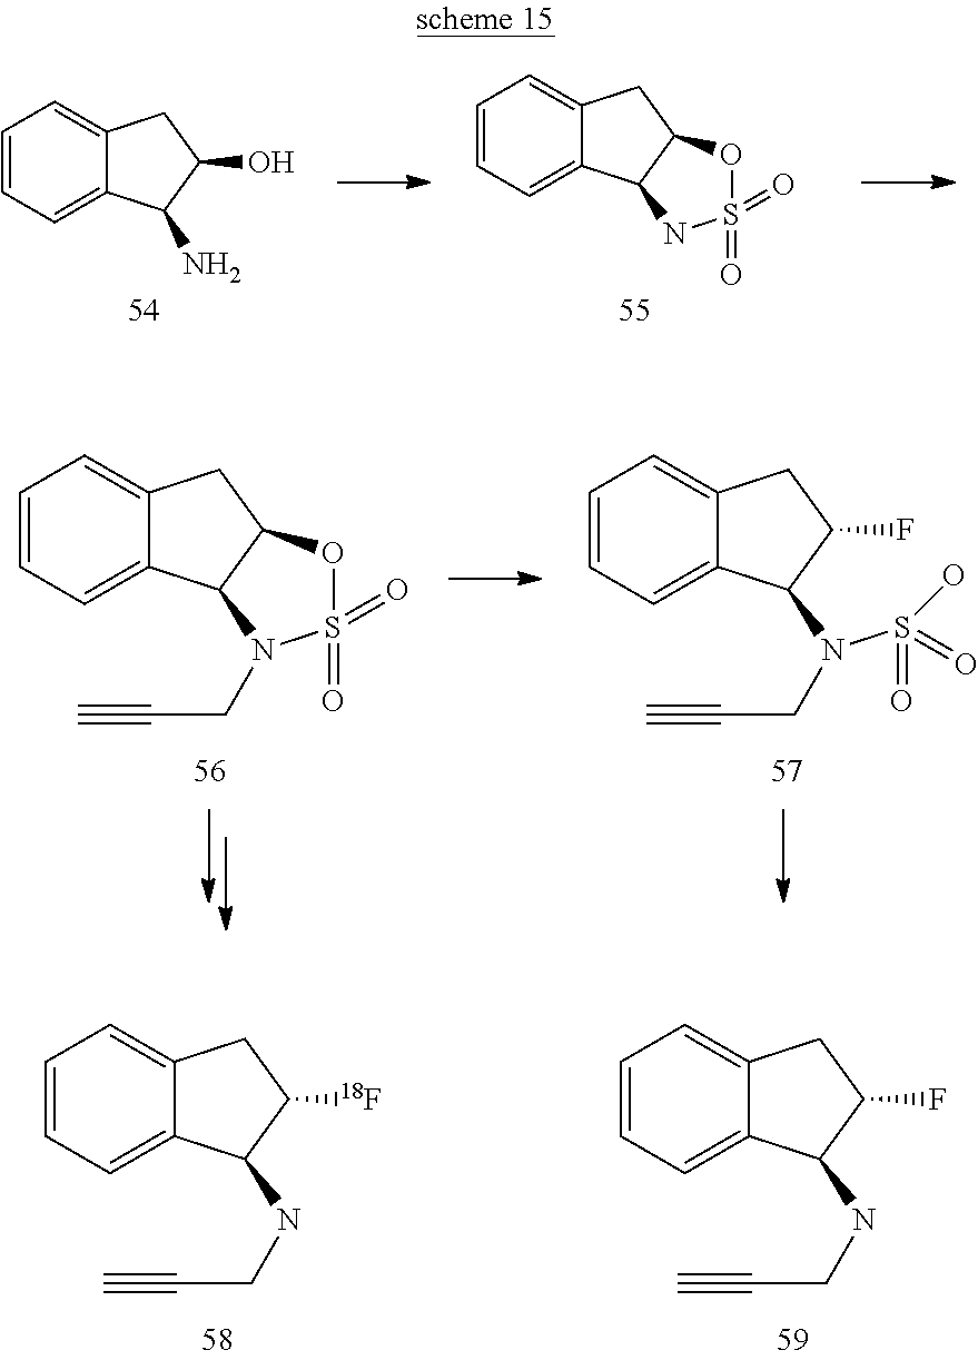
C1=CC=C2C(=C1)CC(O)C2N.C1=CC=C2C(=C1)CC1C2NS(=O)(=O)O1.C1=CC=C2C(=C1)CC1C2N(CC#C)S(=O)(=O)O1.C1=CC=C2C(=C1)CC(F)C2N(S(O)(=O)=O)CC#C.C1=CC=C2C(=C1)CC([18F])C2NCC#C.C1=CC=C2C(=C1)CC(F)C2NCC#C
